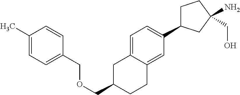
C(OCC1CC2=CC=C(C3CCC(N)(CO)C3)C=C2CC1)C1=CC=C(C)C=C1
